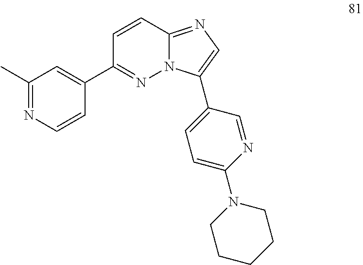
C1(C2=NN3C(=NC=C3C3=CC=C(N4CCCCC4)N=C3)C=C2)=CC(C)=NC=C1
